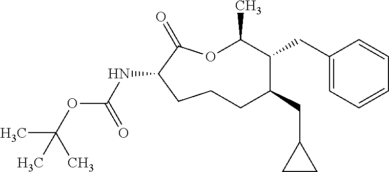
O1C(C)C(CC2=CC=CC=C2)C(CC2CC2)CCCC(NC(OC(C)(C)C)=O)C1=O
